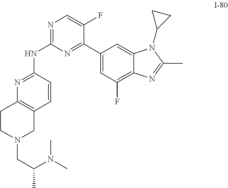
N1=C(NC2=NC3=C(C=C2)CN(CC(C)N(C)C)CC3)N=C(C2=CC(F)=C3C(=C2)N(C2CC2)C(C)=N3)C(F)=C1
